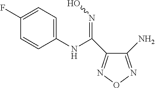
C1(NC(=NO)C2=NON=C2N)=CC=C(F)C=C1
